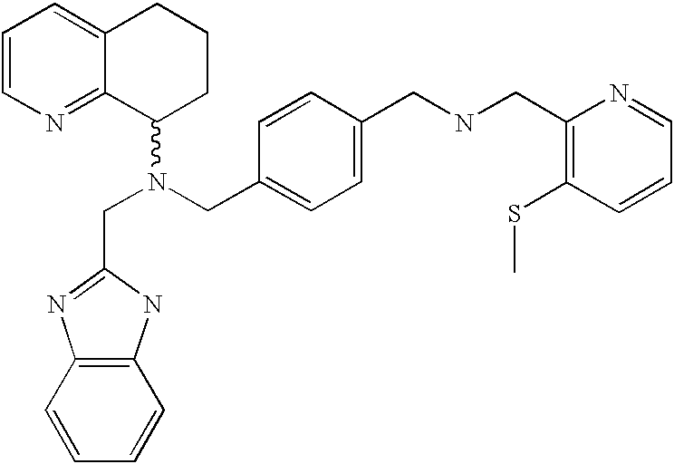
C1=CN=C2C(=C1)CCCC2N(CC1=CC=C(CNCC2=C(SC)C=CC=N2)C=C1)CC1=NC2=C(N1)C=CC=C2
